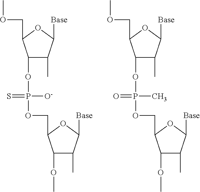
C1(C)C([Base])OC(COC)C1OP(=S)([O-])OCC1OC([Base])C(C)C1OC.C1(C)C([Base])OC(COC)C1OP(=O)(C)OCC1OC([Base])C(C)C1OC
